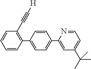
C1=CC(C2=CC=C(C3=CC(C(C)(C)C)=CC=N3)C=C2)=C(C#C[H])C=C1
